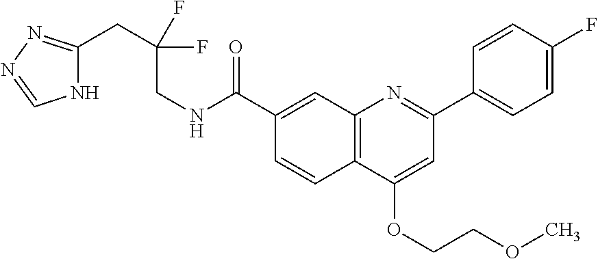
C1(C(NCC(F)(F)CC2=NN=CN2)=O)=CC2=C(C=C1)C(OCCOC)=CC(C1=CC=C(F)C=C1)=N2
